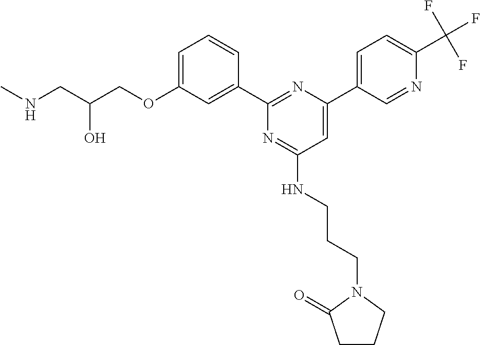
N(CC(COC1=CC=CC(C2=NC(C3=CC=C(C(F)(F)F)N=C3)=CC(NCCCN3C(=O)CCC3)=N2)=C1)O)C
